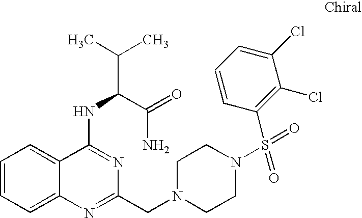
C1=CC=C2C(=C1)C(NC(C(C)C)C(=O)N)=NC(CN1CCN(S(=O)(C3=C(Cl)C(Cl)=CC=C3)=O)CC1)=N2
